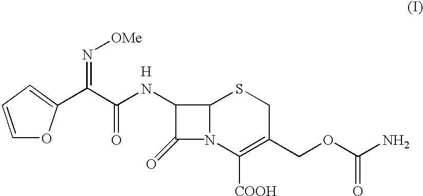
C12N(C([COOH])=C(COC(N)=O)CS1)C(=O)C2NC(C(C1=CC=CO1)=N[OMe])=O.[H]
